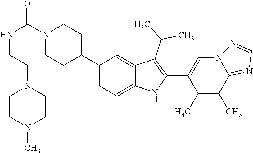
N1(C(NCCN2CCN(C)CC2)=O)CCC(C2=CC=C3C(=C2)C(C(C)C)=C(C2=CN4C(=NC=N4)C(C)=C2C)N3)CC1
